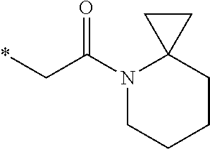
C1CCCN(C(C*)=O)C12CC2
